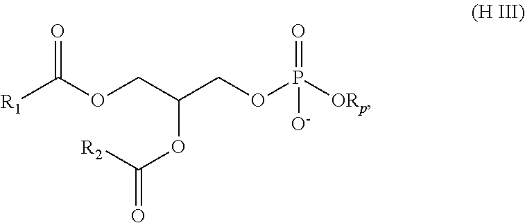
[R1]C(OCC(COP([ORp])(=O)[O-])OC([R2])=O)=O
